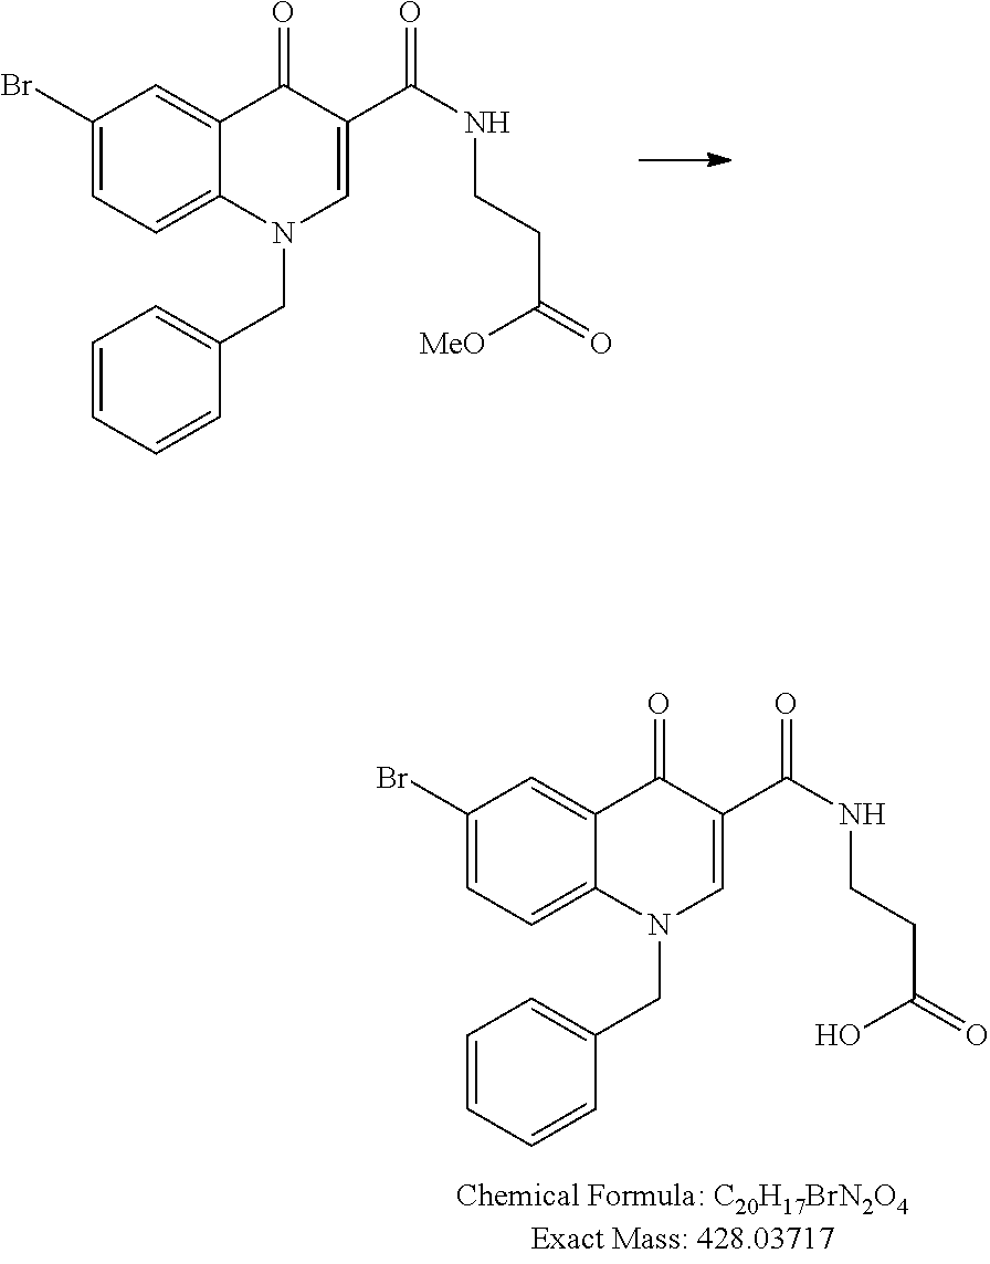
C1(Br)=CC=C2C(=C1)C(=O)C(C(NCCC(=O)[MeO])=O)=CN2CC1=CC=CC=C1.C1(Br)=CC=C2C(=C1)C(=O)C(C(NCCC(=O)O)=O)=CN2CC1=CC=CC=C1
